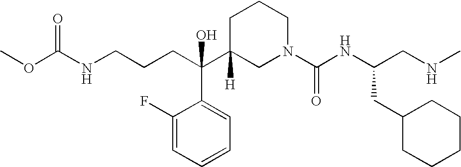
C(C(C1([H])CN(C(NC(CC2CCCCC2)CNC)=O)CCC1)(C1=CC=CC=C1F)O)CCNC(OC)=O
